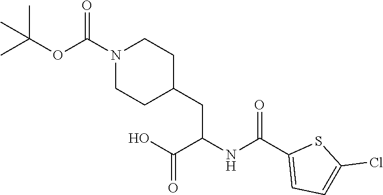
C(C1CCN(C(=O)OC(C)(C)C)CC1)C(NC(C1=CC=C(Cl)S1)=O)C(O)=O
